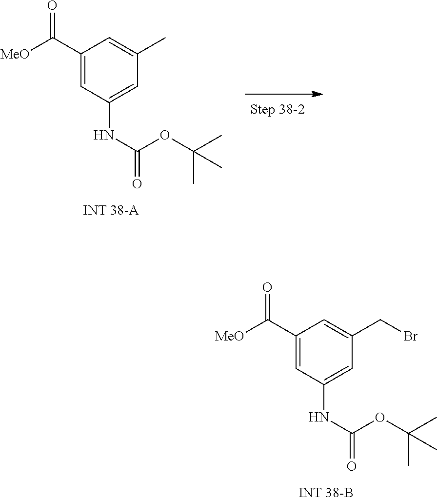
C1(C([MeO])=O)=CC(NC(=O)OC(C)(C)C)=CC(CBr)=C1.C1(C([MeO])=O)=CC(NC(=O)OC(C)(C)C)=CC(C)=C1
